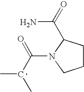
C1CC(C(=O)N)N(C(C(C)C)=O)C1
